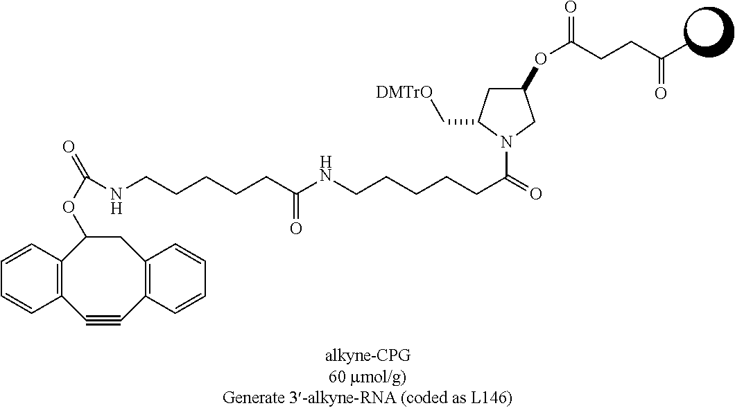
C12=C(C=CC=C1)C(OC(=O)NCCCCCC(NCCCCCC(=O)N1CC(OC(CCC(=O)C)=O)CC1C[DMTrO])=O)CC1=C(C#C2)C=CC=C1
